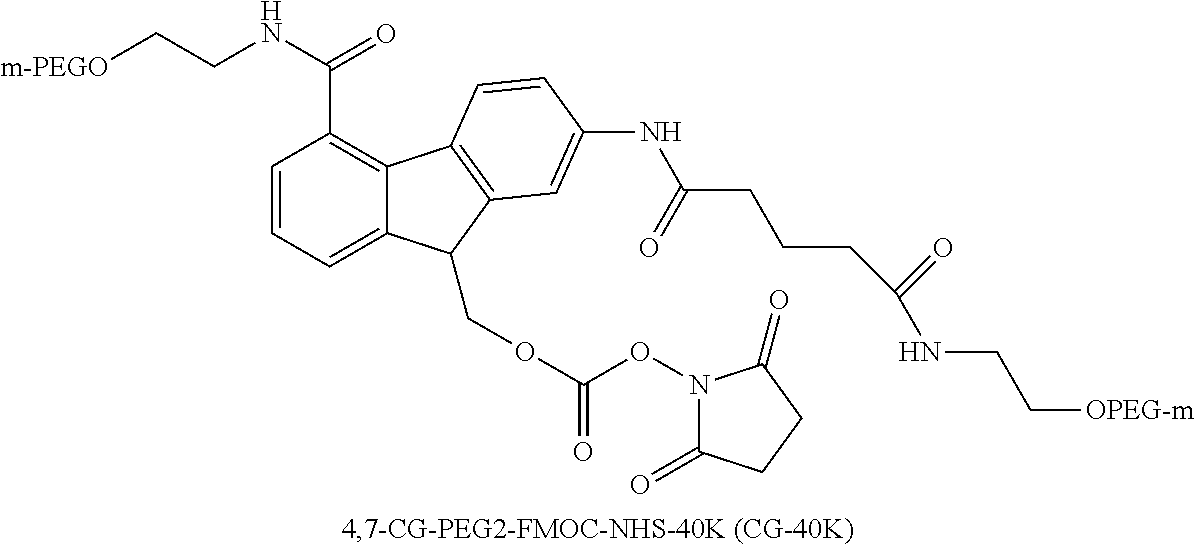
C1=CC=C2C(=C1C(NCC[m-PEGO])=O)C1=C(C2COC(=O)ON2C(=O)CCC2=O)C=C(NC(CCCC(NCC[OPEG-m])=O)=O)C=C1
